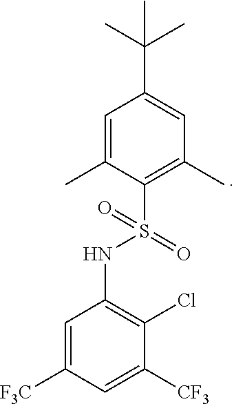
C1=C(C)C(S(NC2=C(Cl)C([CF3])=CC([F3C])=C2)(=O)=O)=C(C)C=C1C(C)(C)C
